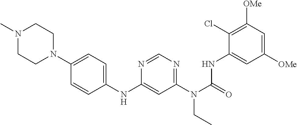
N1(C)CCN(C2=CC=C(NC3=CC(N(C(=O)NC4=CC([OMe])=CC([OMe])=C4Cl)CC)=NC=N3)C=C2)CC1
